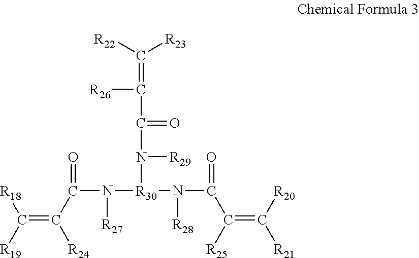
C(=C(C(N([R27])[R30](N([R28])C(=O)C(=C([R21])[R20])[R25])N([R29])C(C(=C([R22])[R23])[R26])=O)=O)[R24])([R19])[R18]
